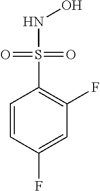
C1=CC(F)=CC(F)=C1S(=O)(=O)NO
